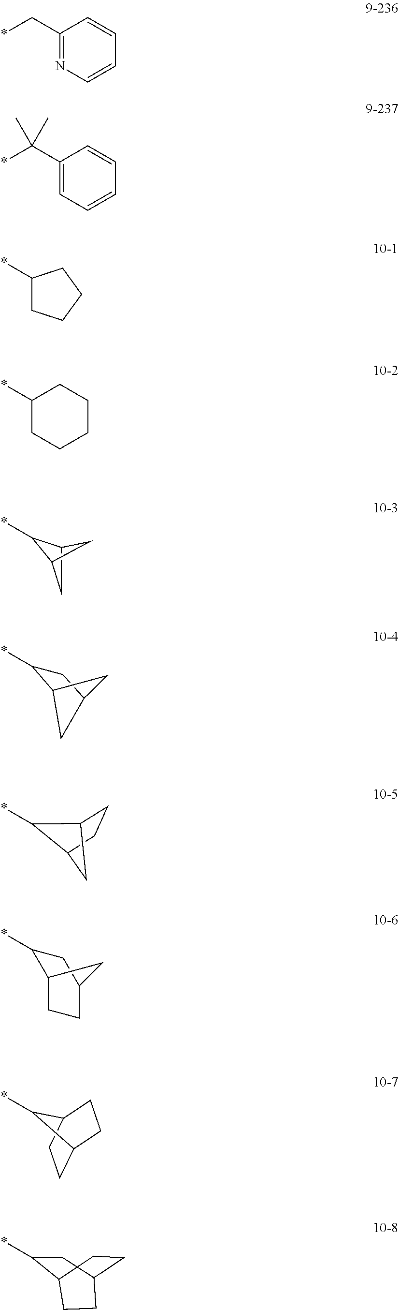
*C1C2CC1C2.*C1C2CC(C1)C2.*CC1=NC=CC=C1.*C(C1=CC=CC=C1)(C)C.*C1CCCCC1.*C1C2CCC1C2.*C1C2CCC1CC2.*C1CC2CCC1CC2.*C1CCCC1.*C1C2CCC(C1)C2
